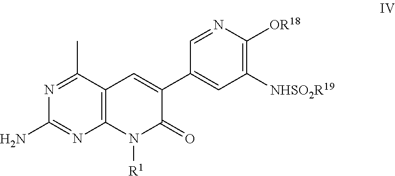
C12=C(N([R1])C(=O)C(C3=CC([NHSO2R19])=C([OR18])N=C3)=C1)N=C(N)N=C2C
